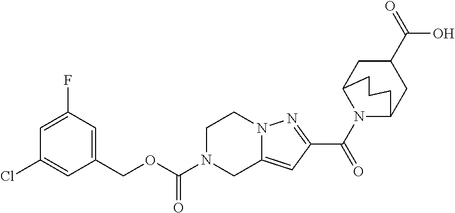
C1=C(F)C=C(COC(N2CC3=CC(C(N4C5CC(C(=O)O)CC4CCC5)=O)=NN3CC2)=O)C=C1Cl
